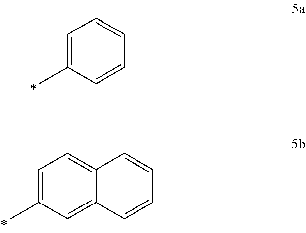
C1=C(C)C=CC=C1.C1=C(C)C=C2C(=C1)C=CC=C2
